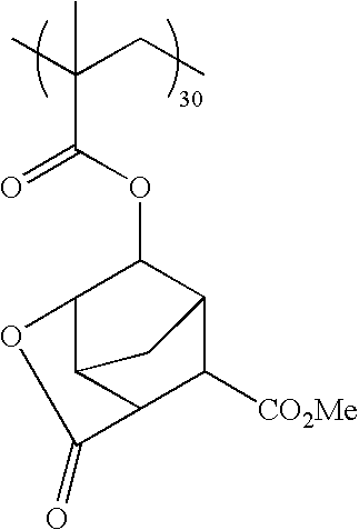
CC(CC)(C(OC1C2C3C(C([CO2Me])C1C3)C(=O)O2)=O)C
